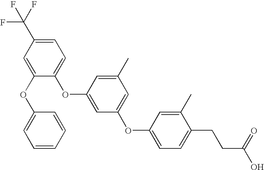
C1=C(OC2=CC=CC=C2)C(OC2=CC(OC3=CC=C(CCC(O)=O)C(C)=C3)=CC(C)=C2)=CC=C1C(F)(F)F
